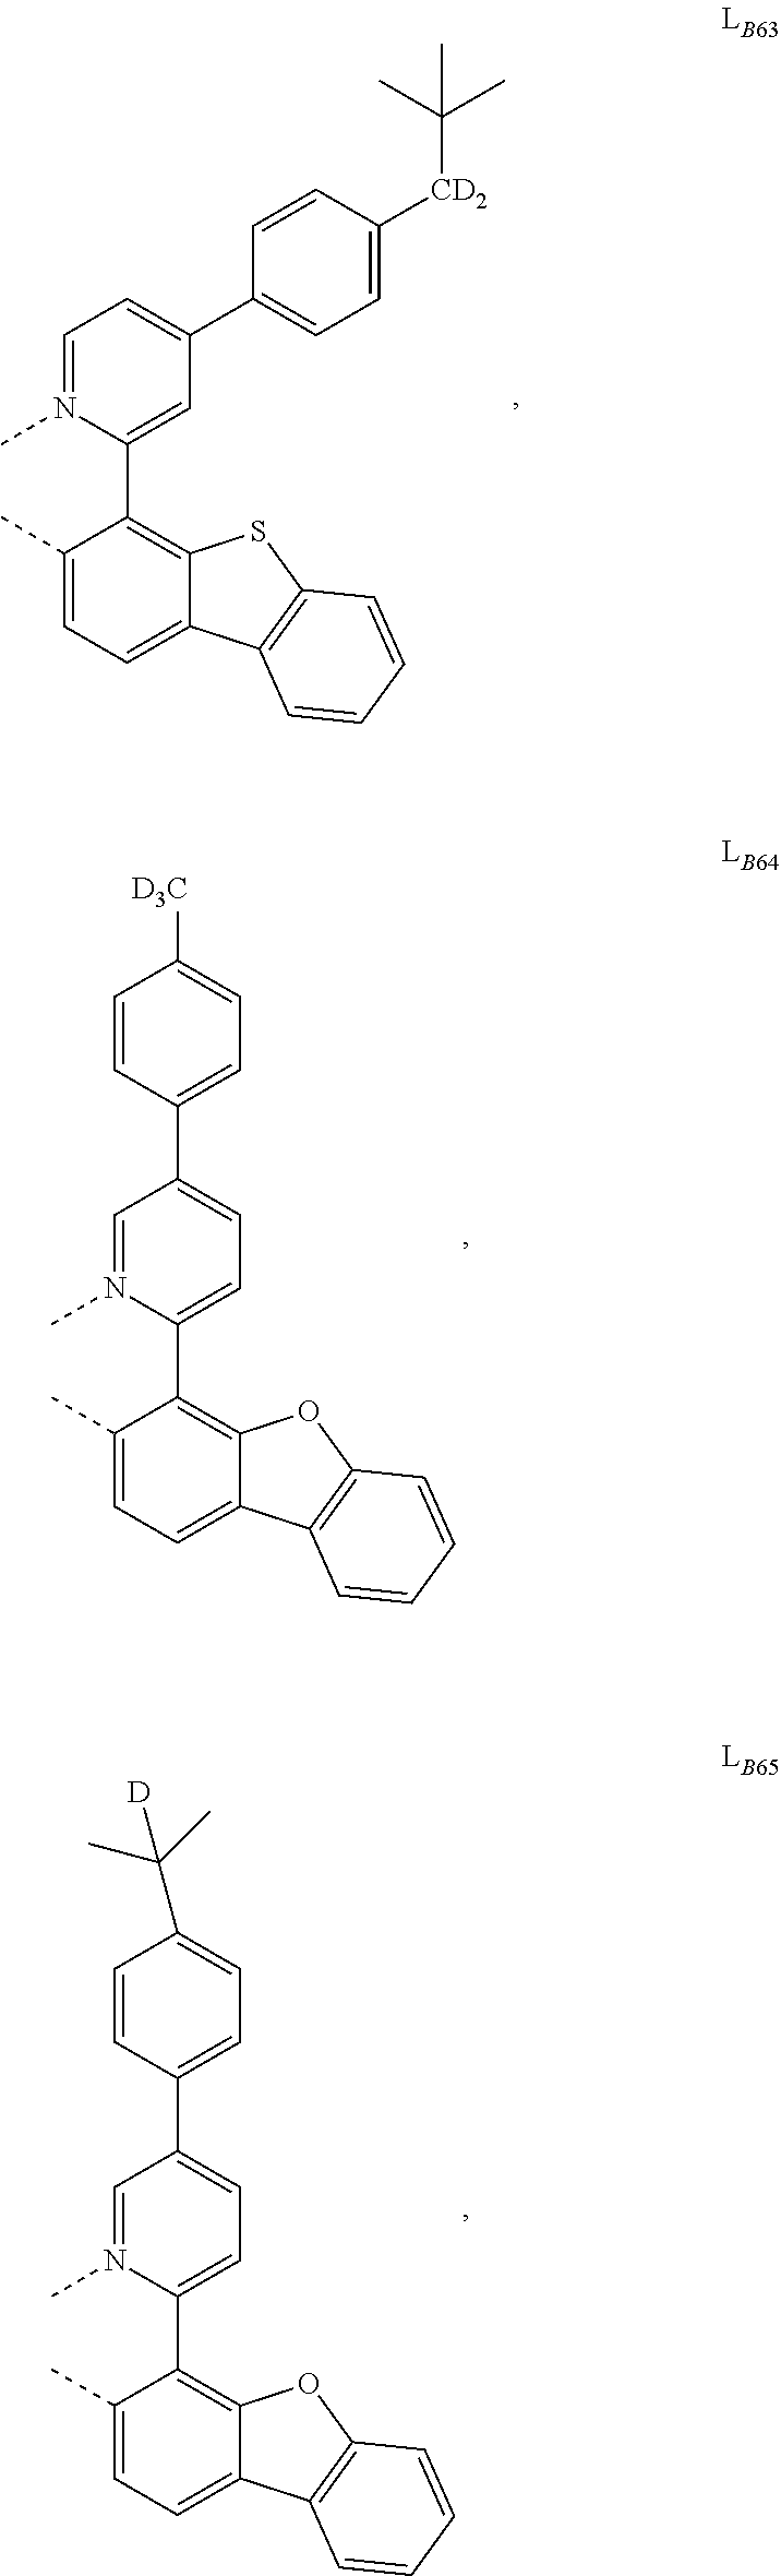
C1=N(C)C(C2=C3C(=CC=C2C)C2=C(S3)C=CC=C2)=CC(C2=CC=C([CD2]C(C)(C)C)C=C2)=C1.C1=N(C)C(C2=C3C(=CC=C2C)C2=C(O3)C=CC=C2)=CC=C1C1=CC=C([D3C])C=C1.C1=N(C)C(C2=C3C(=CC=C2C)C2=C(O3)C=CC=C2)=CC=C1C1=CC=C(C(C)(C)[D])C=C1
